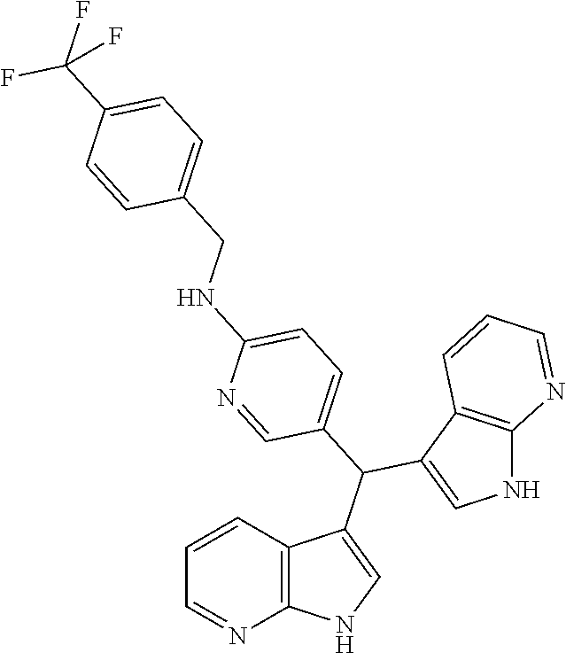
C1=CC2=C(N=C1)NC=C2C(C1=CC=C(NCC2=CC=C(C(F)(F)F)C=C2)N=C1)C1=CNC2=C1C=CC=N2
